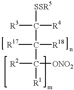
[SSR5]C(C(C([R1])([ONO2])[R2])([R18])[R17])([R4])[R3]
